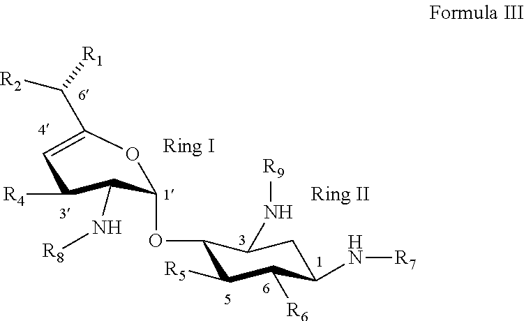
C1=C(C([R2])[R1])OC(OC2C([R5])C([R6])C(N[R7])CC2N[R9])C(N[R8])C1[R4]
